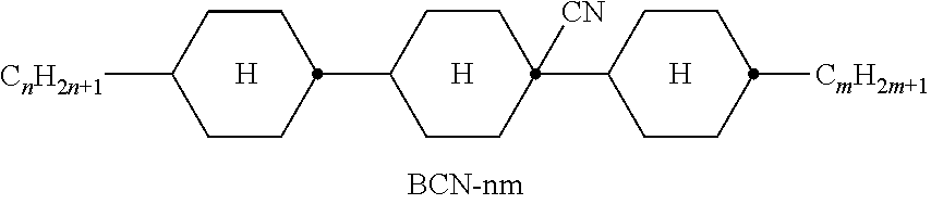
C1CC(C2CCC([CmH2m+1])CC2)([CN])CCC1C1CCC([CnH2n+1])CC1.[H].[H].[H]
